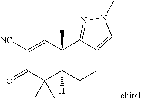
C1([NC])=CC2(C)C([H])(C(C)(C)C1=O)CCC1=CN(C)N=C21
